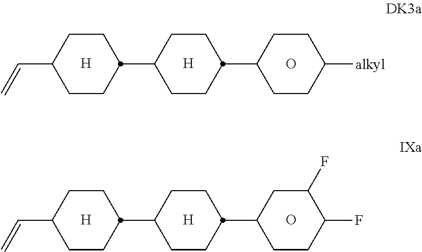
[H].[H].C1CC(C=C)CCC1C1CCC(C2CCC([alkyl])CC2)CC1.O.[H].[H].C1CC(C=C)CCC1C1CCC(C2CC(F)C(F)CC2)CC1.O
